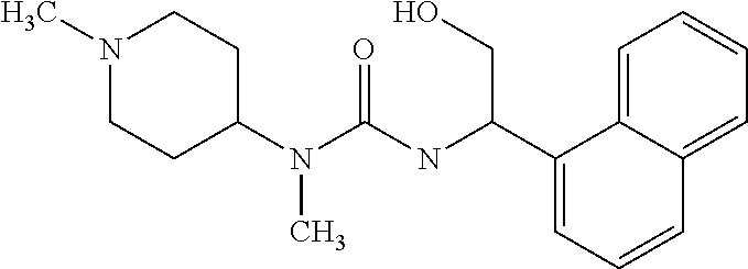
N1(C)CCC(N(C(=O)NC(C2=CC=CC3=CC=CC=C23)CO)C)CC1
